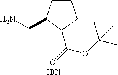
C1CC(CN)C(C(OC(C)(C)C)=O)C1.Cl
